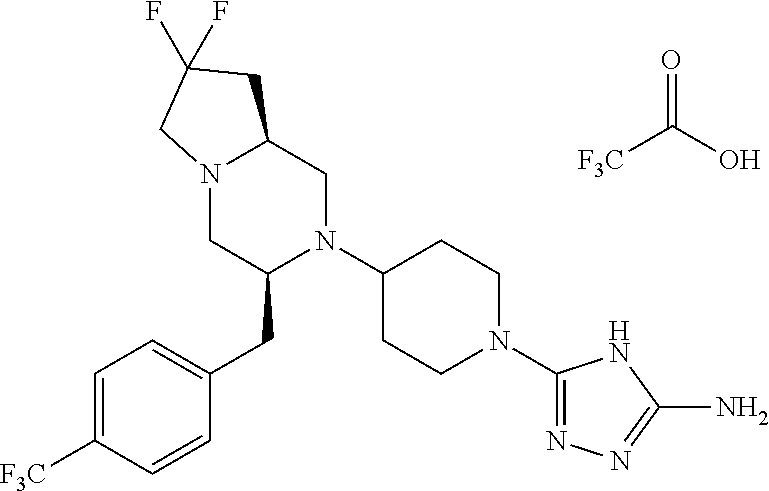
[F3C]C(O)=O.C1=C([F3C])C=CC(CC2N(C3CCN(C4=NN=C(N)N4)CC3)CC3N(C2)CC(F)(F)C3)=C1
